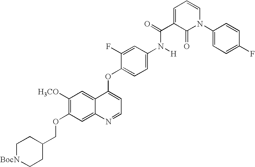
C1=C(N(C(=O)C2=CC=CN(C3=CC=C(F)C=C3)C2=O)[H])C=C(F)C(OC2=CC=NC3=CC(OCC4CC[BocN]CC4)=C([H3CO])C=C23)=C1
